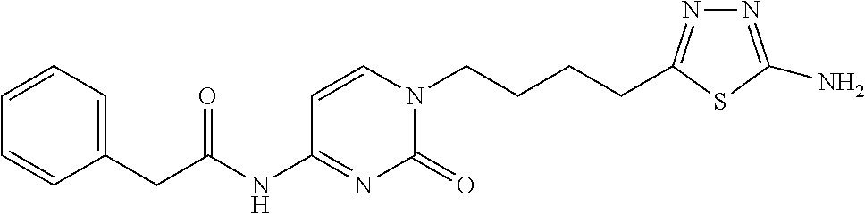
C1=CC=C(CC(=O)NC2=NC(=O)N(CCCCC3=NN=C(N)S3)C=C2)C=C1
